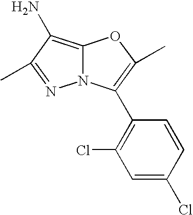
N12C(=C(N)C(C)=N1)OC(C)=C2C1=C(Cl)C=C(Cl)C=C1
